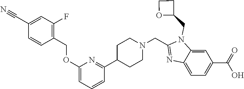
C1=C2C(=CC=C1C(=O)O)N=C(CN1CCC(C3=NC(OCC4=C(F)C=C(C#N)C=C4)=CC=C3)CC1)N2CC1CCO1
